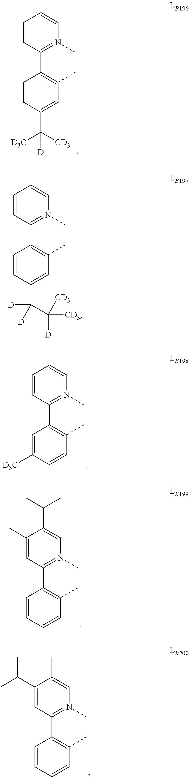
C1(C2=C(C)C=C(C([D3C])([CD3])[D])C=C2)=N(C)C=CC=C1.C1(C2=C(C)C=C(C([D])([D])C([CD3])([CD3])[D])C=C2)=N(C)C=CC=C1.C1(C2=C(C)C=CC([D3C])=C2)=N(C)C=CC=C1.C1(C2=C(C)C=CC=C2)=N(C)C=C(C(C)C)C(C)=C1.C1(C2=C(C)C=CC=C2)=N(C)C=C(C)C(C(C)C)=C1
